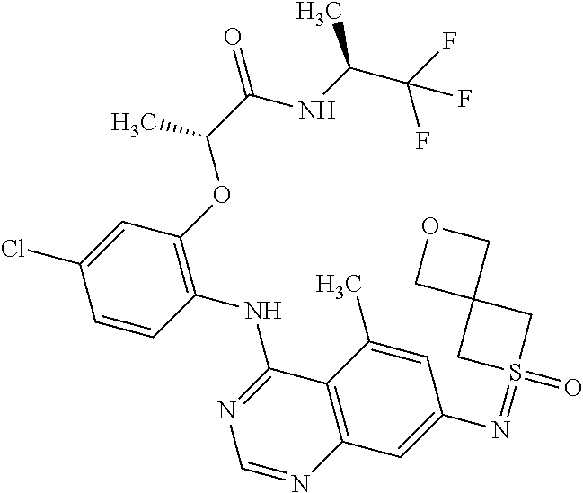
C1=CC(NC2=NC=NC3=C2C(C)=CC(N=S2(=O)CC4(COC4)C2)=C3)=C(OC(C)C(=O)NC(C(F)(F)F)C)C=C1Cl
